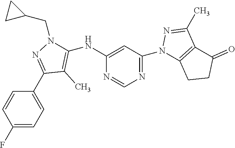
C1=C(C2=NN(CC3CC3)C(NC3=CC(N4C5=C(C(C)=N4)C(=O)CC5)=NC=N3)=C2C)C=CC(F)=C1
